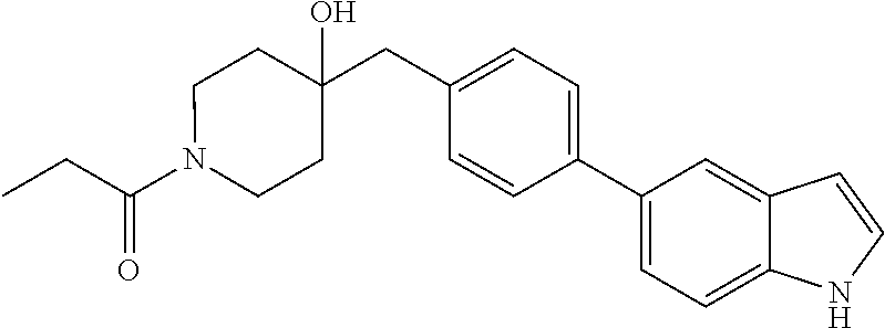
C(=O)(CC)N1CCC(CC2=CC=C(C3=CC=C4C(=C3)C=CN4)C=C2)(O)CC1
